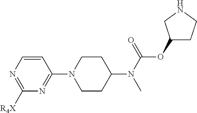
C1=CN=C([R4X])N=C1N1CCC(N(C(=O)OC2CCNC2)C)CC1
